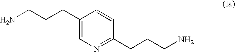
NCCCC1=CN=C(CCCN)C=C1
